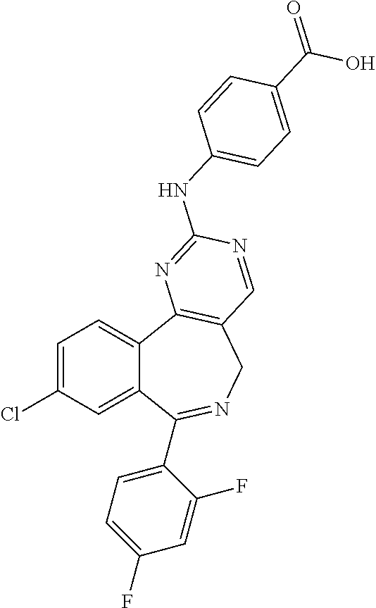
C1=C(Cl)C=C2C(=C1)C1=C(CN=C2C2=CC=C(F)C=C2F)C=NC(NC2=CC=C(C(=O)O)C=C2)=N1
